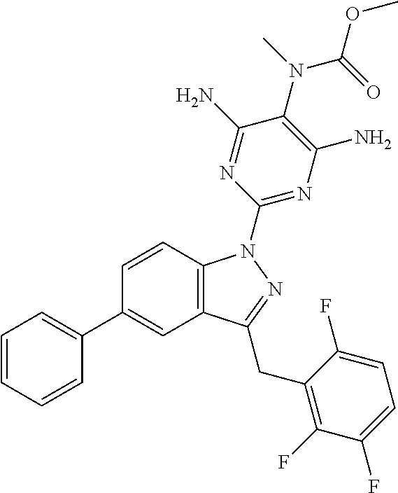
C1=CC2=C(C=C1C1=CC=CC=C1)C(CC1=C(F)C(F)=CC=C1F)=NN2C1=NC(N)=C(N(C(OC)=O)C)C(N)=N1
